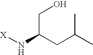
[X]NC(CC(C)C)CO
